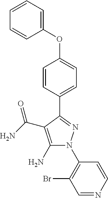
C1(N2C(N)=C(C(N)=O)C(C3=CC=C(OC4=CC=CC=C4)C=C3)=N2)=C(Br)C=NC=C1
